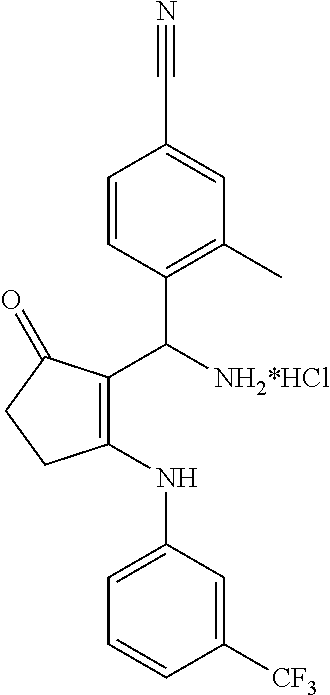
C1=CC(C([NH2*HCl])C2=C(NC3=CC=CC([CF3])=C3)CCC2=O)=C(C)C=C1C#N
